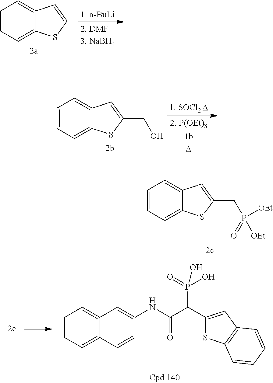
C1=CC=C2C(=C1)C=C(CP(=O)([OEt])[OEt])S2.C1=CC=C2C(=C1)C=CS2.C1=CC=C2C(=C1)C=C(CO)S2.[D].C1=CC=C2C(=C1)C=C(NC(C(C1=CC3=C(S1)C=CC=C3)P(=O)(O)O)=O)C=C2
